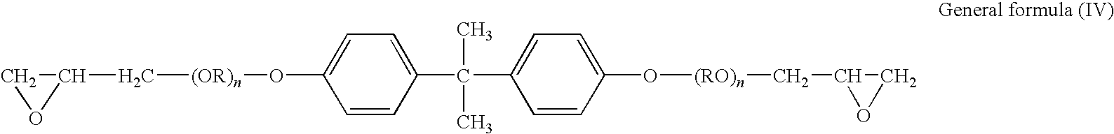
C1OC1C[(OR)n]OC1=CC=C(C(C)(C)C2=CC=C(O[(RO)n]CC3OC3)C=C2)C=C1
